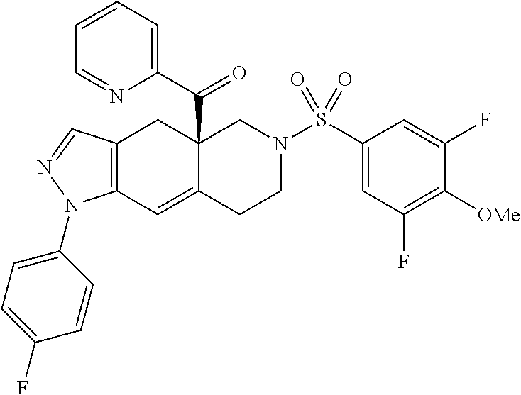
C12=C(C=NN1C1=CC=C(F)C=C1)CC1(C(=O)C3=CC=CC=N3)C(=C2)CCN(S(C2=CC(F)=C([OMe])C(F)=C2)(=O)=O)C1
